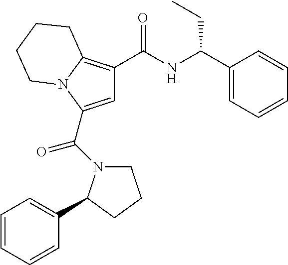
C(C1=CC(C(NC(C2=CC=CC=C2)CC)=O)=C2N1CCCC2)(=O)N1CCCC1C1=CC=CC=C1
